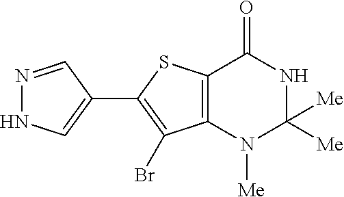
C12=C(C(Br)=C(C3=CNN=C3)S1)N([Me])C([Me])([Me])NC2=O
